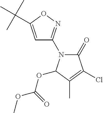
C1=C(C(C)(C)C)ON=C1N1C(=O)C(Cl)=C(C)C1OC(=O)OC
